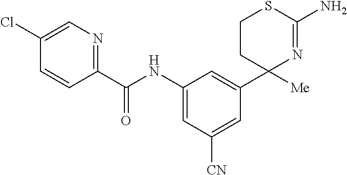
C1(NC(C2=NC=C(Cl)C=C2)=O)=CC([CN])=CC(C2([Me])N=C(N)SCC2)=C1
